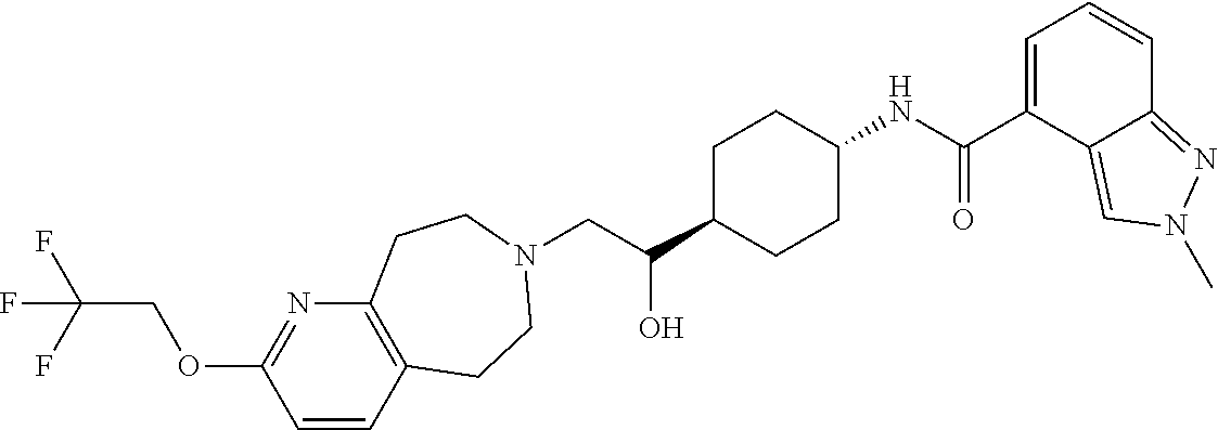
C(C(C1CCC(NC(C2=CC=CC3=NN(C)C=C23)=O)CC1)O)N1CCC2=C(N=C(OCC(F)(F)F)C=C2)CC1
